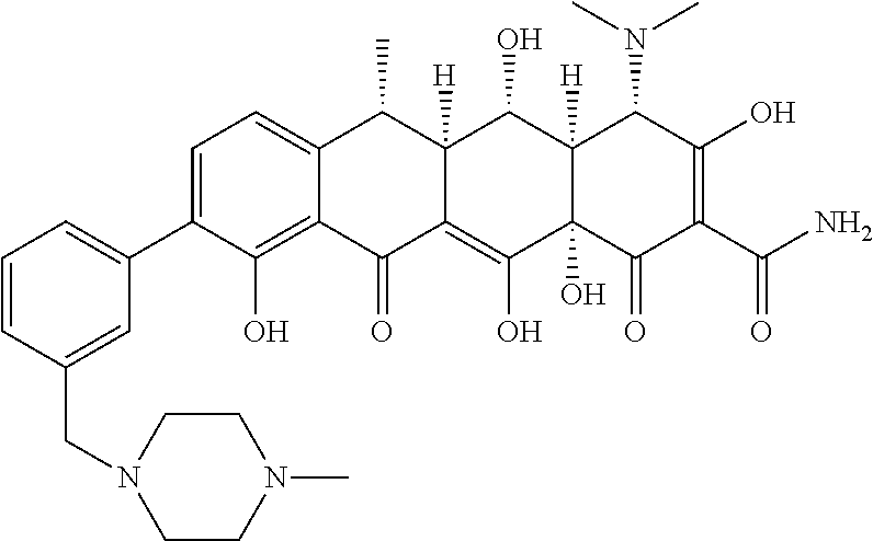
C1=C2C(=C(O)C(C3=CC=CC(CN4CCN(C)CC4)=C3)=C1)C(=O)C1=C(O)C3(O)C([H])(C(O)C1([H])C2C)C(N(C)C)C(O)=C(C(N)=O)C3=O
